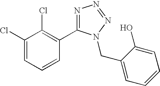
C1(Cl)=CC=CC(C2=NN=NN2CC2=CC=CC=C2O)=C1Cl
